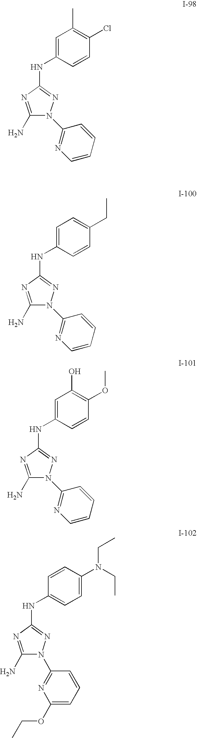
C1(N)=NC(NC2=CC(C)=C(Cl)C=C2)=NN1C1=NC=CC=C1.C1(N)=NC(NC2=CC=C(CC)C=C2)=NN1C1=NC=CC=C1.C1(N)=NC(NC2=CC(O)=C(OC)C=C2)=NN1C1=NC=CC=C1.C1(N)=NC(NC2=CC=C(N(CC)CC)C=C2)=NN1C1=NC(OCC)=CC=C1
